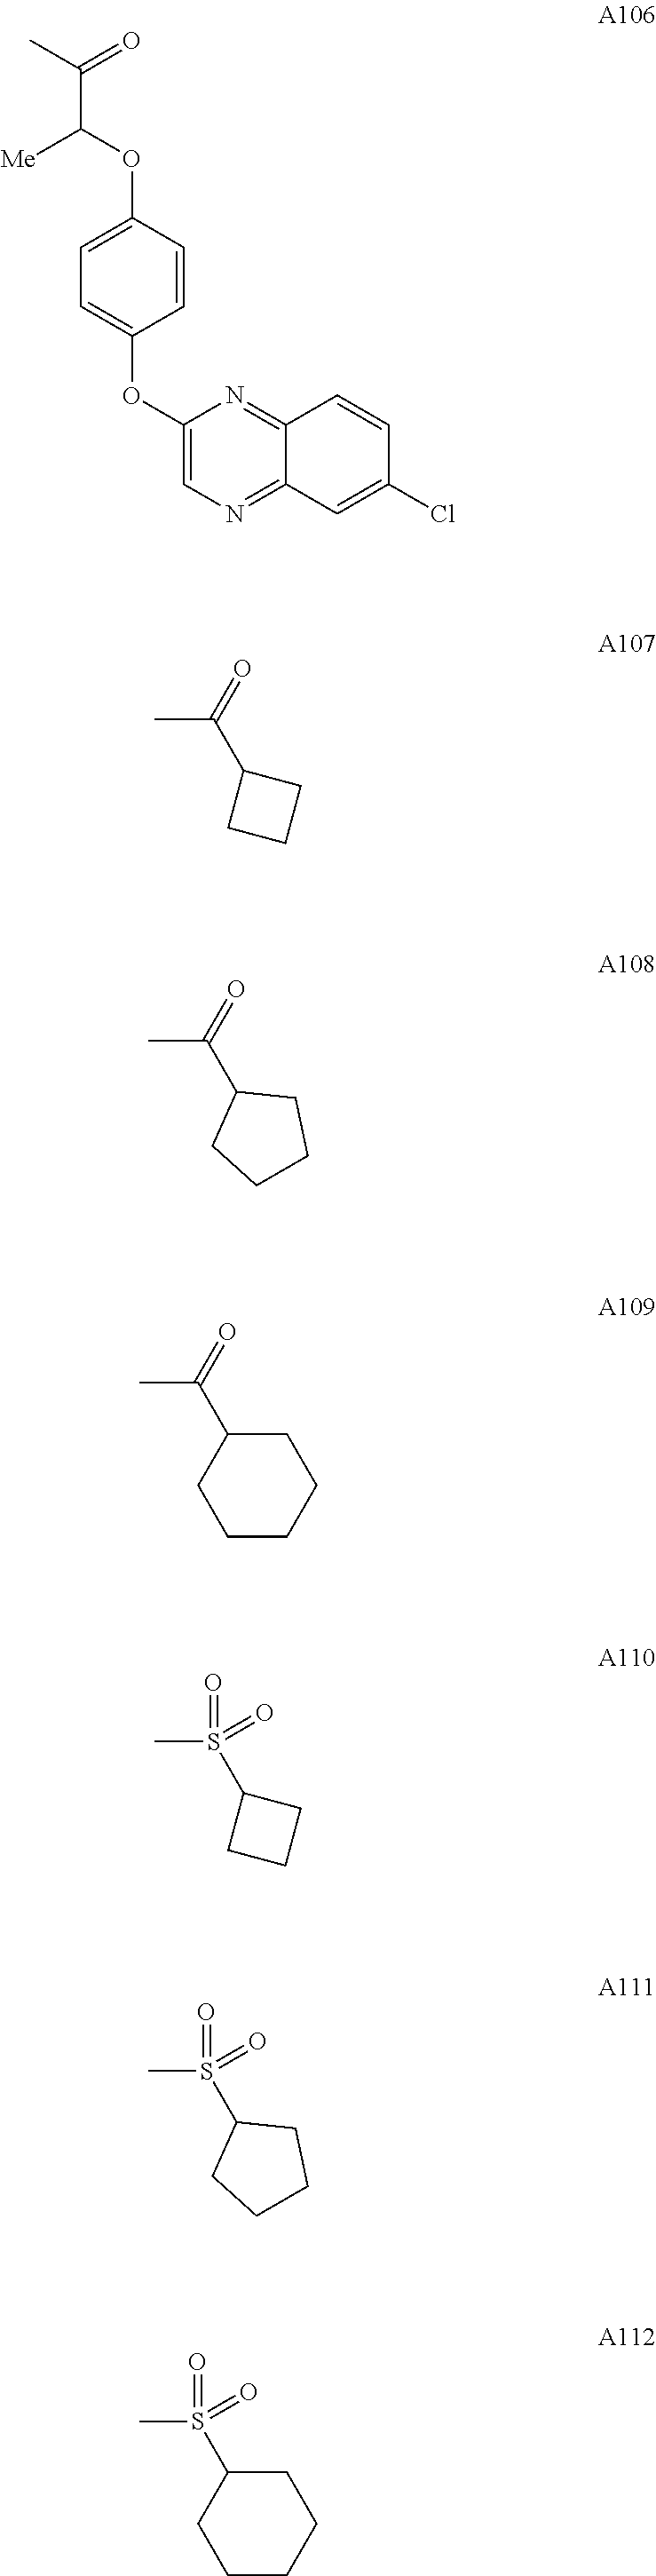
CC(C(OC1=CC=C(OC2=CN=C3C(=N2)C=CC(Cl)=C3)C=C1)[Me])=O.CC(=O)C1CCC1.CC(=O)C1CCCC1.CC(=O)C1CCCCC1.CS(=O)(C1CCC1)=O.CS(=O)(C1CCCC1)=O.CS(=O)(C1CCCCC1)=O
